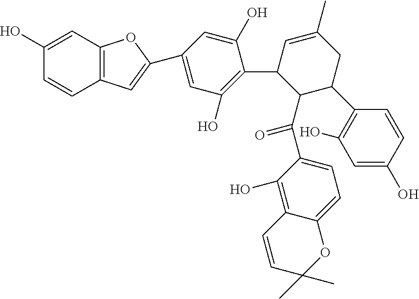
C12=C(C=C(O)C=C1)OC(C1=CC(O)=C(C3C(C(C4=CC=C5C(=C4O)C=CC(C)(C)O5)=O)C(C4=C(O)C=C(O)C=C4)CC(C)=C3)C(O)=C1)=C2
